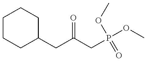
C1CCC(CC(=O)CP(OC)(OC)=O)CC1
